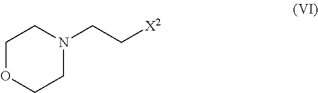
C1OCCN(CC[X2])C1
